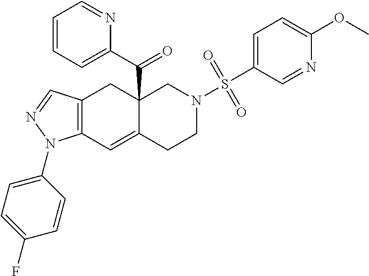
C12=C(C=C3C(C(C4=CC=CC=N4)=O)(C1)CN(S(C1=CC=C(OC)N=C1)(=O)=O)CC3)N(C1=CC=C(F)C=C1)N=C2
